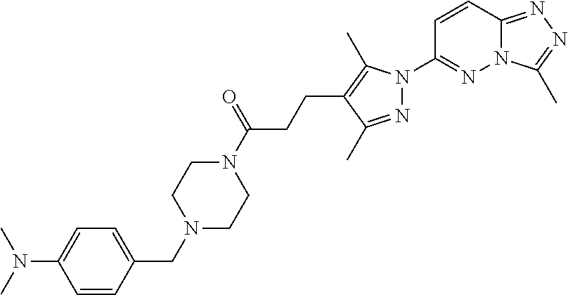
N12C(=NN=C1C)C=CC(N1N=C(C)C(CCC(N3CCN(CC4=CC=C(N(C)C)C=C4)CC3)=O)=C1C)=N2
